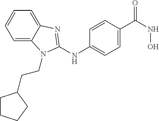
C12=CC=CC=C1N(CCC1CCCC1)C(NC1=CC=C(C(NO)=O)C=C1)=N2
